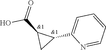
OC(=O)C1C(C2=CC=CC=N2)C1
